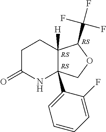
C12([H])C(C(F)(F)F)OCC1(C1=CC=CC=C1F)NC(=O)CC2
